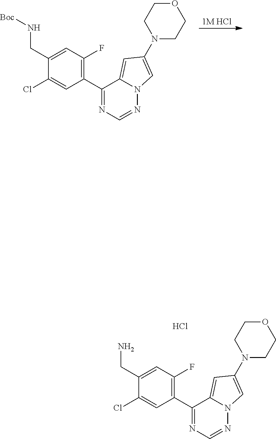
[1M HCl].N12N=CN=C(C3=C(F)C=C(CN[Boc])C(Cl)=C3)C1=CC(N1CCOCC1)=C2.N12N=CN=C(C3=C(F)C=C(CN)C(Cl)=C3)C1=CC(N1CCOCC1)=C2.Cl
